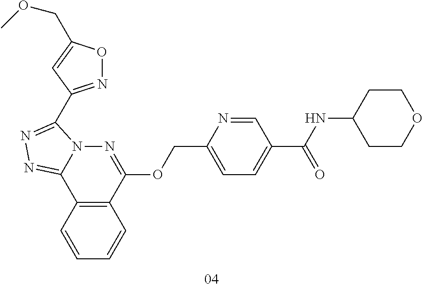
C1=CC2=C(C=C1)C(OCC1=CC=C(C(NC3CCOCC3)=O)C=N1)=NN1C2=NN=C1C1=NOC(COC)=C1
